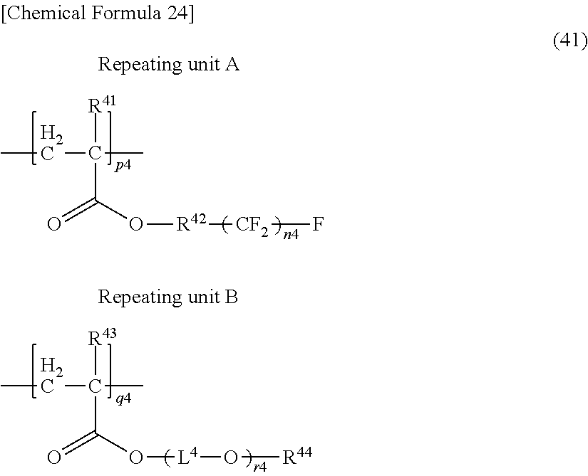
C(C(O[R42][CF2]F)=O)([R41])(C)CC.C(C(O[L4]O[R44])=O)([R43])(C)CC
